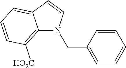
C12=C([HO2C])C=CC=C1C=CN2CC1=CC=CC=C1
